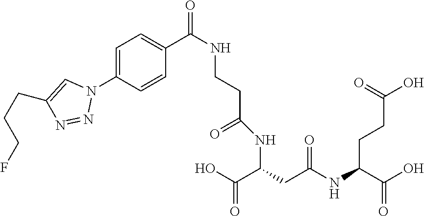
N(C(CC(=O)NC(C(=O)O)CCC(=O)O)C(=O)O)C(CCNC(C1=CC=C(N2C=C(CCCF)N=N2)C=C1)=O)=O
